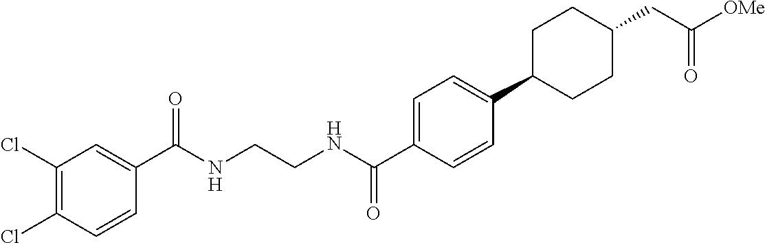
C1(Cl)=C(Cl)C=CC(C(NCCNC(C2=CC=C(C3CCC(CC([OMe])=O)CC3)C=C2)=O)=O)=C1
